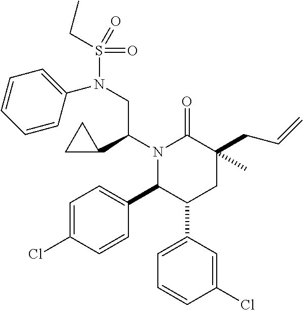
N1(C(C2CC2)CN(S(CC)(=O)=O)C2=CC=CC=C2)C(C2=CC=C(Cl)C=C2)C(C2=CC=CC(Cl)=C2)CC(CC=C)(C)C1=O
